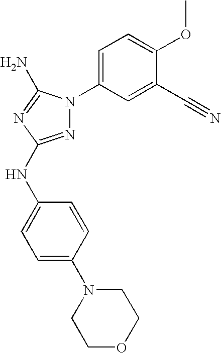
N1=C(NC2=CC=C(N3CCOCC3)C=C2)N=C(N)N1C1=CC=C(OC)C(C#N)=C1
